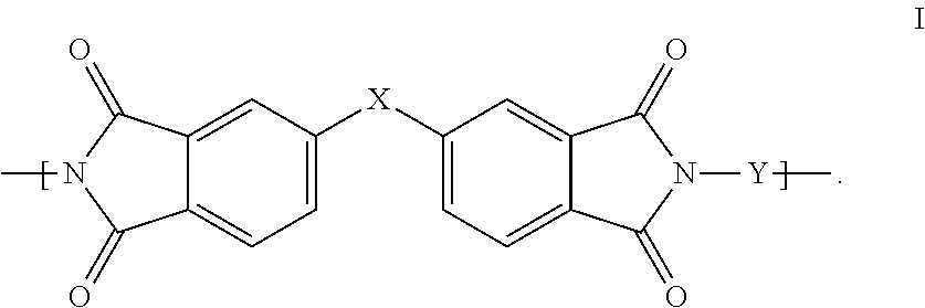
C1=C([X]C2=CC=C3C(=C2)C(=O)N([Y]C)C3=O)C=C2C(=C1)C(=O)N(C)C2=O
